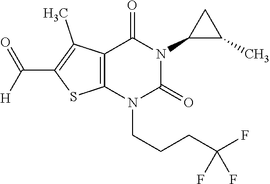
C12=C(N(CCCC(F)(F)F)C(=O)N(C3C(C)C3)C1=O)SC(C([H])=O)=C2C
